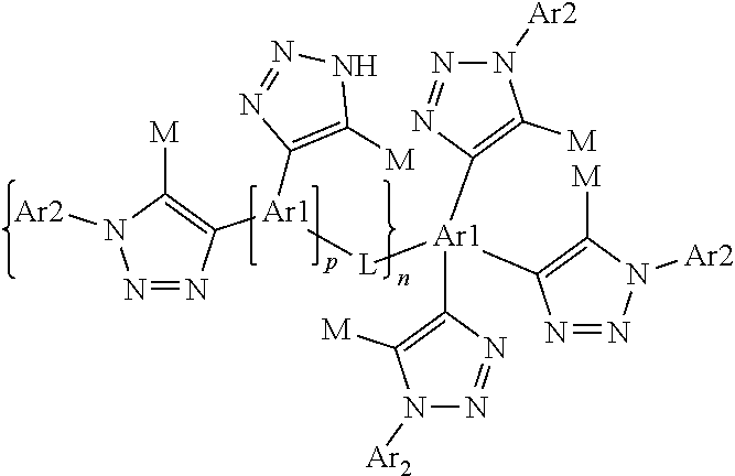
N1=NC([Ar1]([L][Ar1](C2=C([M])N([Ar2])N=N2)(C2=C([M])N([Ar2])N=N2)C2=C([M])N([Ar2])N=N2)C2=C([M])NN=N2)=C([M])N1[Ar2]
